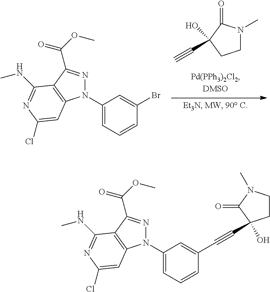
C1N(C)C(=O)C(O)(C#C)C1.N1(C2=CC=CC(Br)=C2)N=C(C(OC)=O)C2=C1C=C(Cl)N=C2NC.N1(C2=CC=CC(C#CC3(O)CCN(C)C3=O)=C2)N=C(C(OC)=O)C2=C1C=C(Cl)N=C2NC
